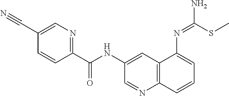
C1=C(C#N)C=CC(C(NC2=CC3=C(N=C2)C=CC=C3N=C(SC)N)=O)=N1
